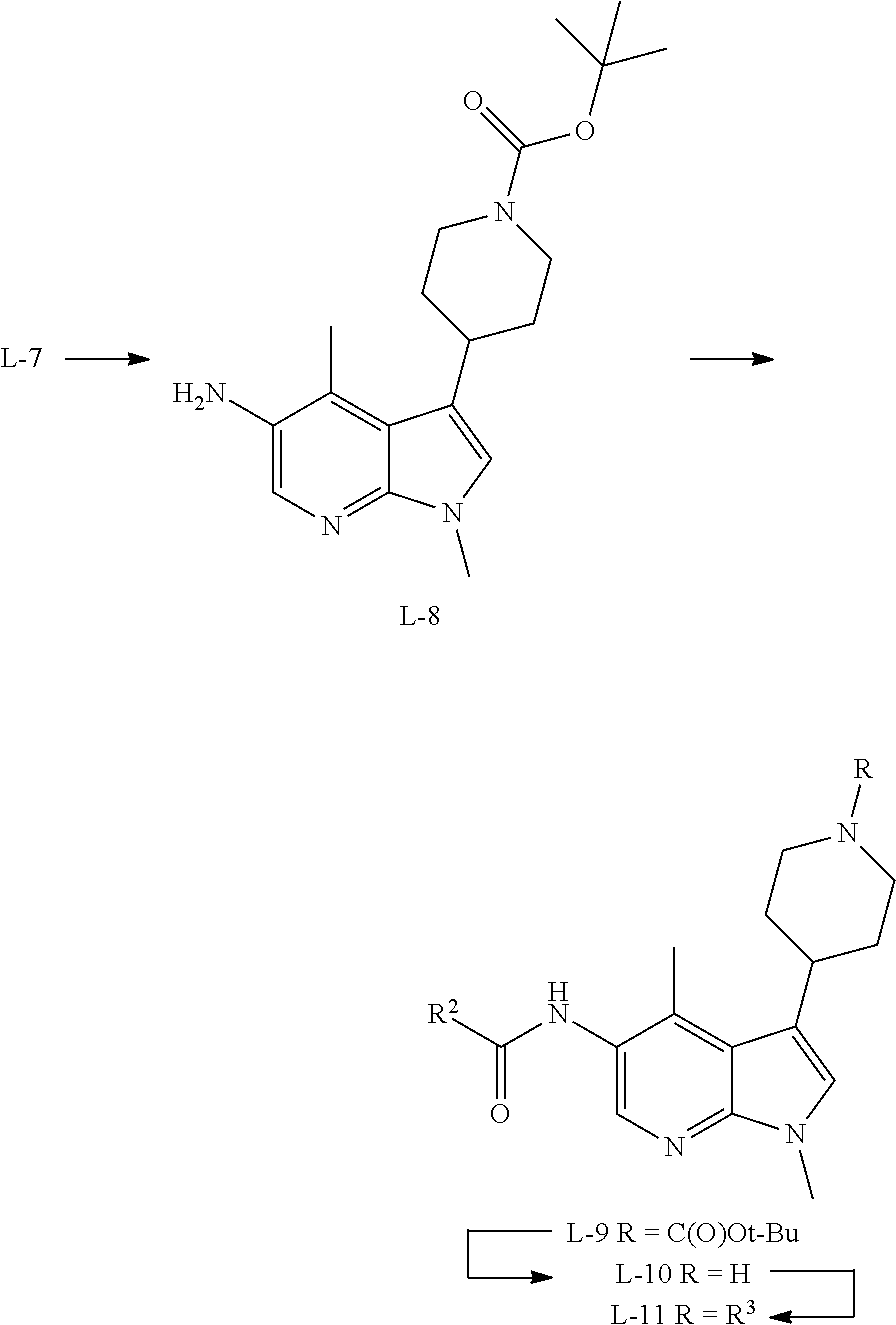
[L-9 R = C(O)Ot-BuL-10 R = HL-11 R = R3].C1(NC([R2])=O)=CN=C2C(=C1C)C(C1CCN([R])CC1)=CN2C.C1(N)=CN=C2C(=C1C)C(C1CCN(C(OC(C)(C)C)=O)CC1)=CN2C
